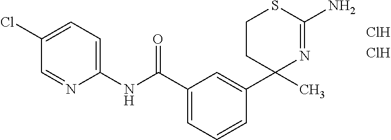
C1(NC(C2=CC=CC(C3(C)N=C(N)SCC3)=C2)=O)=CC=C(Cl)C=N1.Cl.Cl
